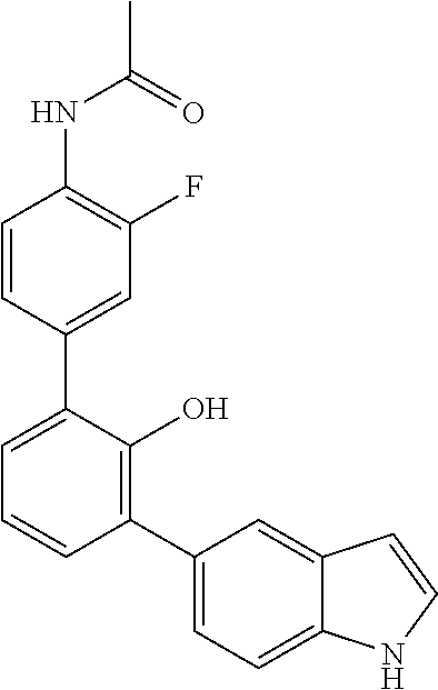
N(C(=O)C)C1=C(F)C=C(C2=CC=CC(C3=CC=C4C(=C3)C=CN4)=C2O)C=C1
